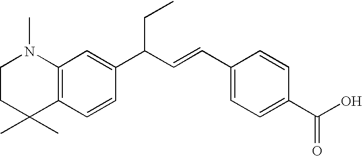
C1CC(C)(C)C2=C(N1C)C=C(C(C=CC1=CC=C(C(O)=O)C=C1)CC)C=C2
